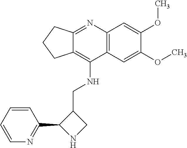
C12=C(C=C(OC)C(OC)=C1)C(NCC1C(C3=NC=CC=C3)NC1)=C1C(=N2)CCC1
